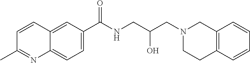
C12=C(C=CC=C1)CCN(CC(CNC(C1=CC=C3C(=C1)C=CC(C)=N3)=O)O)C2
